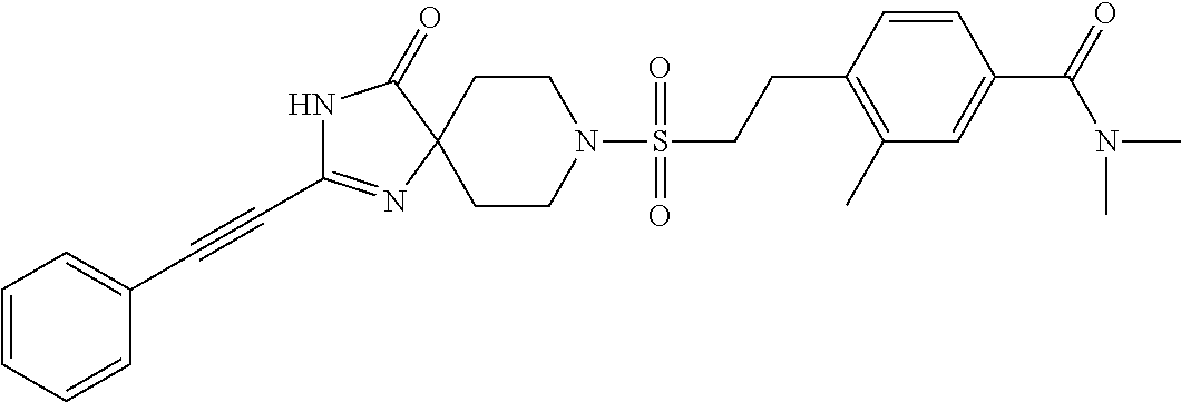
N1C(C#CC2=CC=CC=C2)=NC2(C1=O)CCN(S(CCC1=C(C)C=C(C(=O)N(C)C)C=C1)(=O)=O)CC2
